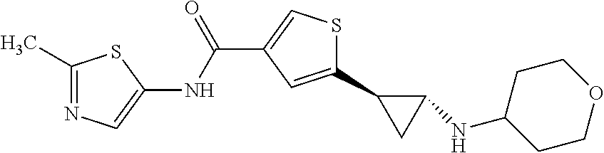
C1(C2CC2NC2CCOCC2)=CC(C(NC2=CN=C(C)S2)=O)=CS1
